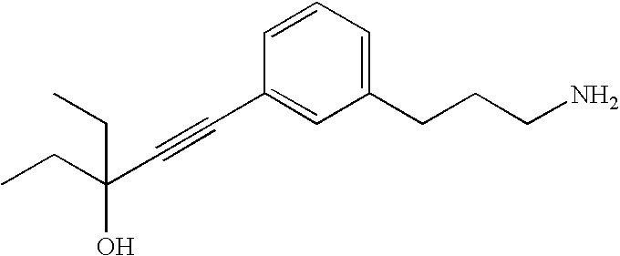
C(C)C(C#CC1=CC(CCCN)=CC=C1)(CC)O
